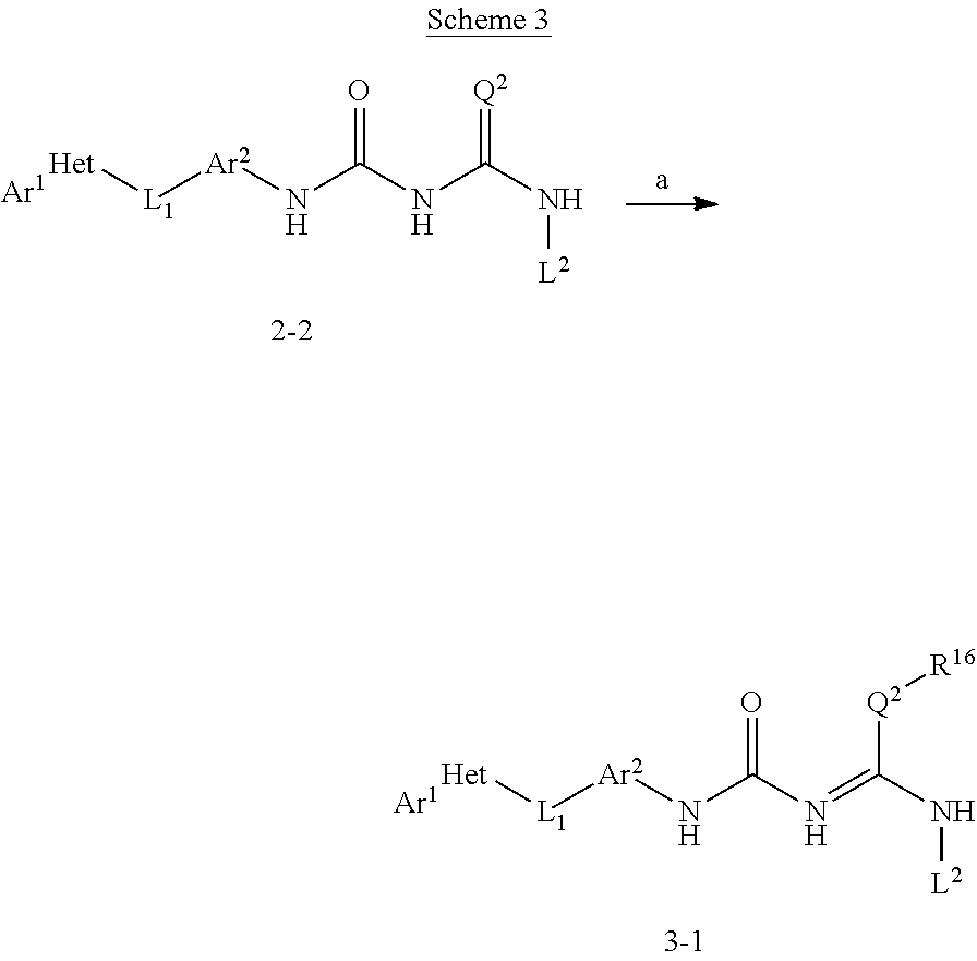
[Het][L1][Ar2]NC(N=C(N[L2])[Q2][R16])=O.[Het][L1][Ar2]NC(NC(N[L2])=[Q2])=O
